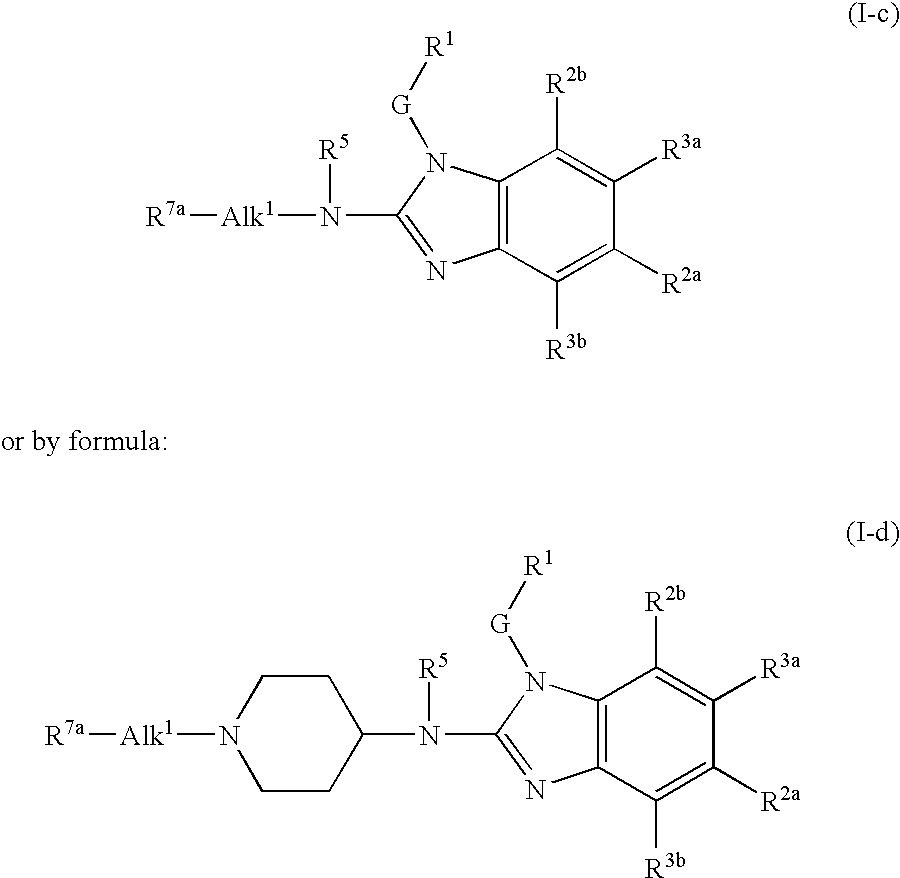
C12=C(C([R3b])=C([R2a])C([R3a])=C1[R2b])N=C(N([Alk1][R7a])[R5])N2[G][R1].C12=C(C([R3b])=C([R2a])C([R3a])=C1[R2b])N=C(N([R5])C1CCN([Alk1][R7a])CC1)N2[G][R1]
